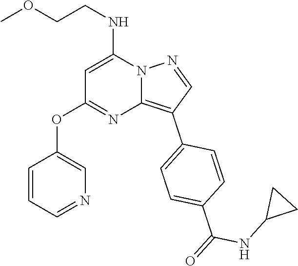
C(CNC1=CC(OC2=CN=CC=C2)=NC2=C(C3=CC=C(C(NC4CC4)=O)C=C3)C=NN12)OC
